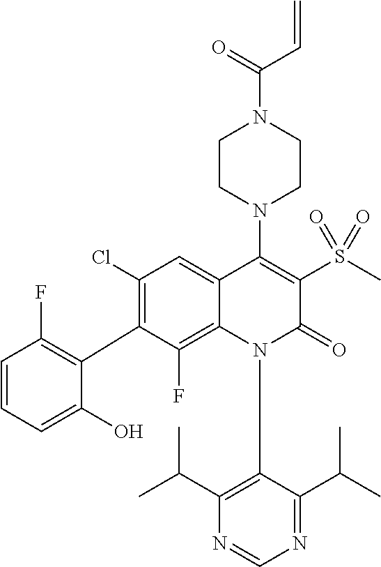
C1=CC=C(O)C(C2=C(Cl)C=C3C(=C2F)N(C2=C(C(C)C)N=CN=C2C(C)C)C(=O)C(S(C)(=O)=O)=C3N2CCN(C(=O)C=C)CC2)=C1F
